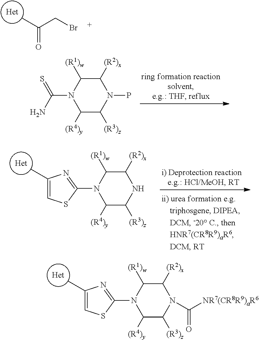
[Het].C1(C)=CSC(N2C([(R1)w])C([(R2)x])N(C([NR7(CR8R9)aR6])=O)C([(R3)z])C2[(R4)y])=N1.[Het].C(=O)(C)CBr.N1(C(=S)N)C([(R1)w])C([(R2)x])N(P)C([(R3)z])C1[(R4)y].[Het].C1(C)=CSC(N2C([(R1)w])C([(R2)x])NC([(R3)z])C2[(R4)y])=N1
